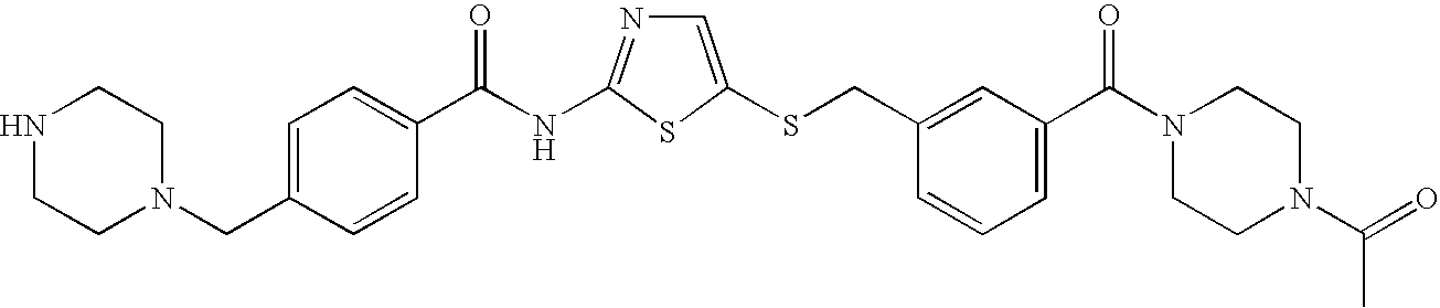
C1=C(SCC2=CC(C(N3CCN(C(=O)C)CC3)=O)=CC=C2)SC(NC(=O)C2=CC=C(CN3CCNCC3)C=C2)=N1
